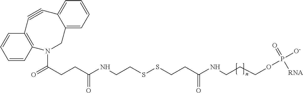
N1(C(CCC(NCCSSCCC(NCCCOP(=O)([RNA])[O-])=O)=O)=O)CC2=CC=CC=C2C#CC2=C1C=CC=C2
